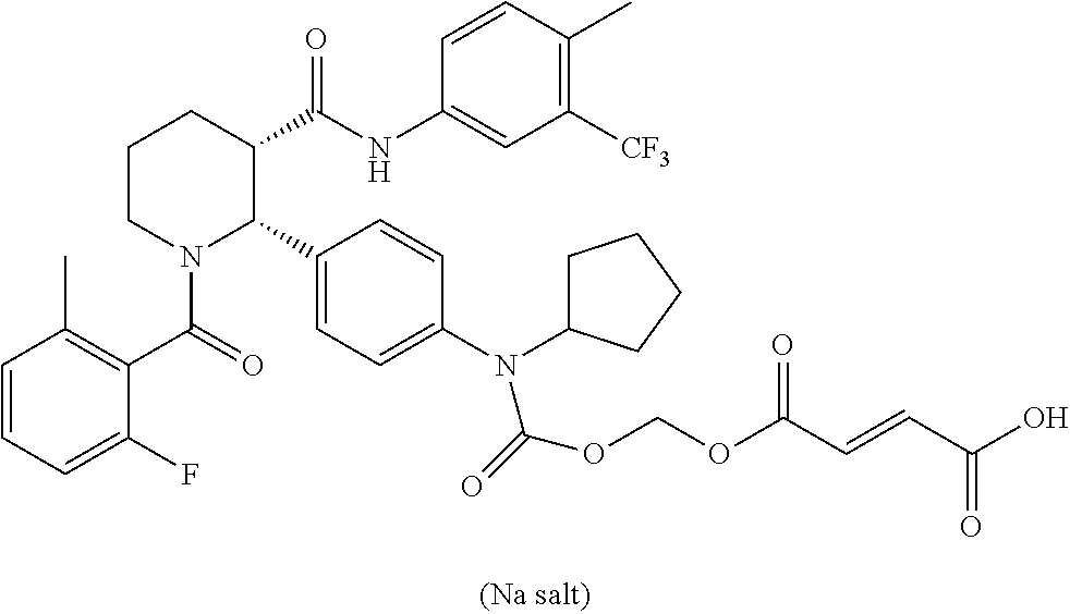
C1=CC=C(F)C(C(=O)N2C(C3=CC=C(N(C4CCCC4)C(=O)OCOC(C=CC(O)=O)=O)C=C3)C(C(NC3=CC([CF3])=C(C)C=C3)=O)CCC2)=C1C
